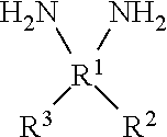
N[R1]([R3])([R2])N
